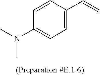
C1=CC(N(C)C)=CC=C1C=C
